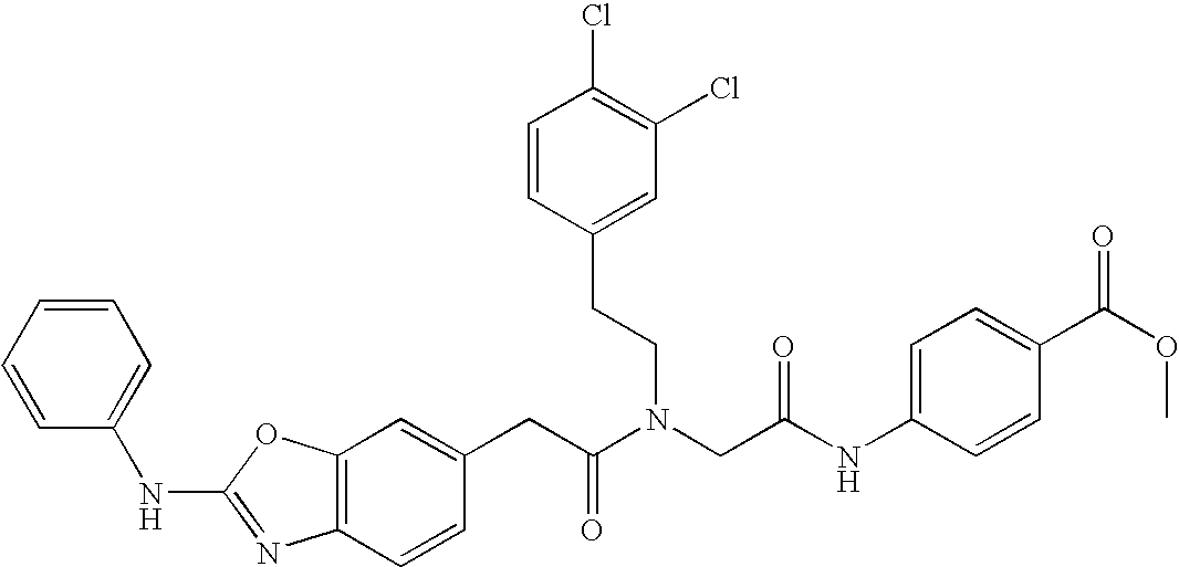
C1=C(CC(N(CC(NC2=CC=C(C(OC)=O)C=C2)=O)CCC2=CC(Cl)=C(Cl)C=C2)=O)C=CC2=C1OC(NC1=CC=CC=C1)=N2
